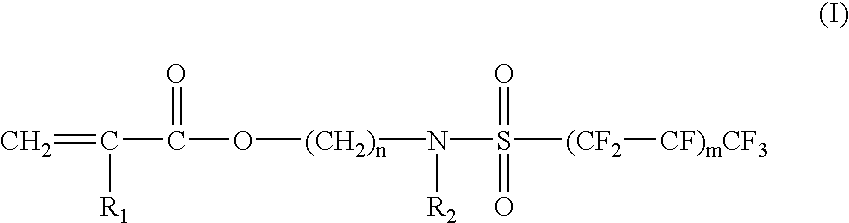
C(C(O[(CH2)n]N(S([(CF2][CF)mCF3])(=O)=O)[R2])=O)(=C)[R1]
